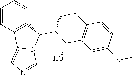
C1=CC2=C(C=C1)C(C1C(O)C3=C(CC1)C=CC(SC)=C3)N1C2=CN=C1
